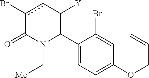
C1(C2=C([Y])cc(Br)C(=O)N2C[Me])=CC=C(OCC=C)C=C1Br
